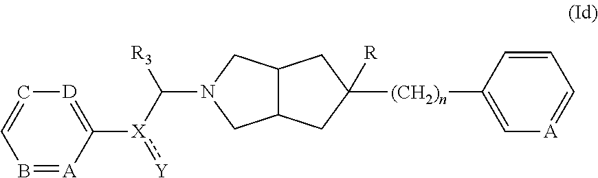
B1=[A]C([X](C([R3])N2CC3C(C2)CC([(CH2)n]C2=C[A]=CC=C2)([R])C3):[Y])=[D]C=C1
